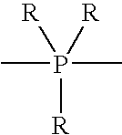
[R]P(C)(C)([R])[R]
